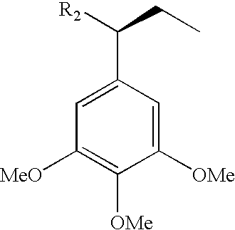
C1=C(C([R2])CC)C=C([OMe])C([OMe])=C1[MeO]
